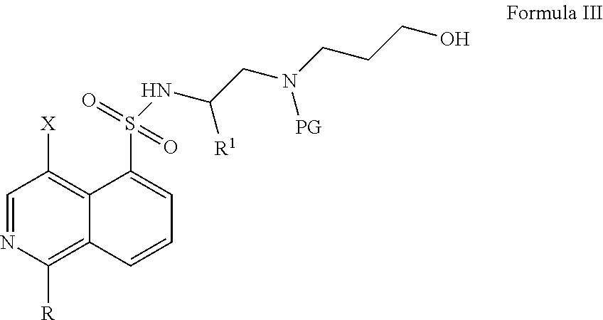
C1=NC([R])=C2C(=C1[X])C(S(=O)(=O)NC([R1])CN([PG])CCCO)=CC=C2
